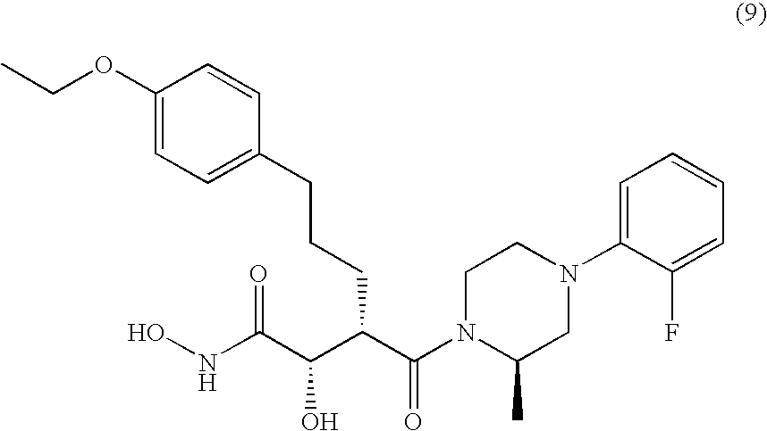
C1(OCC)=CC=C(CCCC(C(C(NO)=O)O)C(N2C(C)CN(C3=CC=CC=C3F)CC2)=O)C=C1
